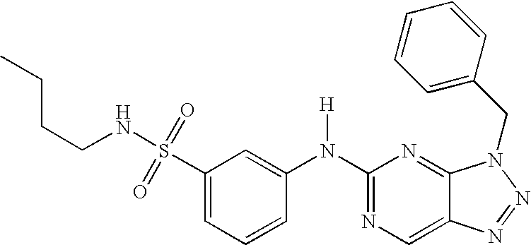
C1(N(C2=CC(S(=O)(=O)NCCCC)=CC=C2)[H])=NC=C2C(=N1)N(CC1=CC=CC=C1)N=N2
